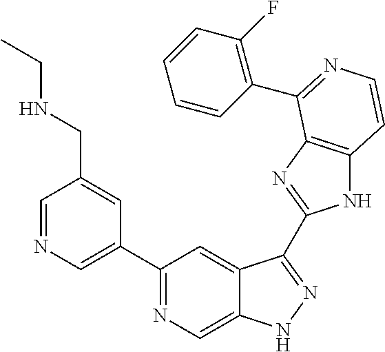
C1=NC=C(C2=NC=C3C(=C2)C(C2=NC4=C(N2)C=CN=C4C2=C(F)C=CC=C2)=NN3)C=C1CNCC
